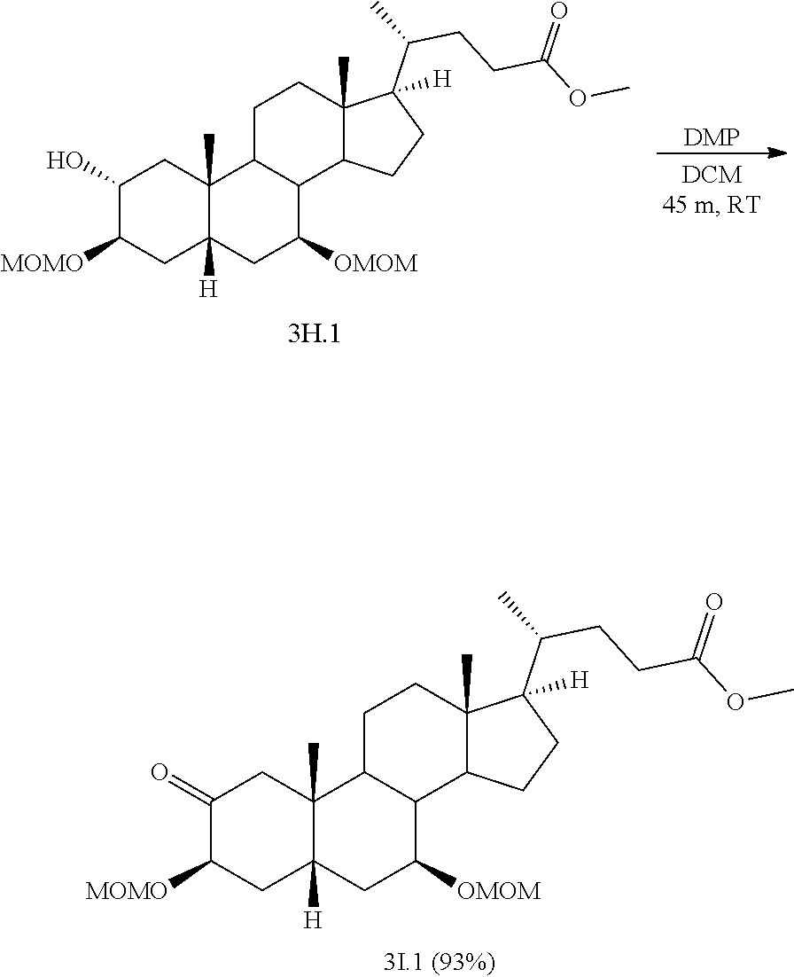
[DMP].C12(C)C([H])(CC([OMOM])C3C1CCC1(C)C3CCC1(C(C)CCC(OC)=O)[H])CC([MOMO])C(O)C2.C12(C)C([H])(CC([OMOM])C3C1CCC1(C)C3CCC1(C(C)CCC(OC)=O)[H])CC([MOMO])C(=O)C2
